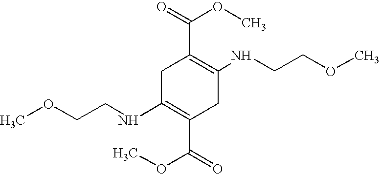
C1C(NCCOC)=C(C(=O)OC)CC(NCCOC)=C1C(=O)OC
